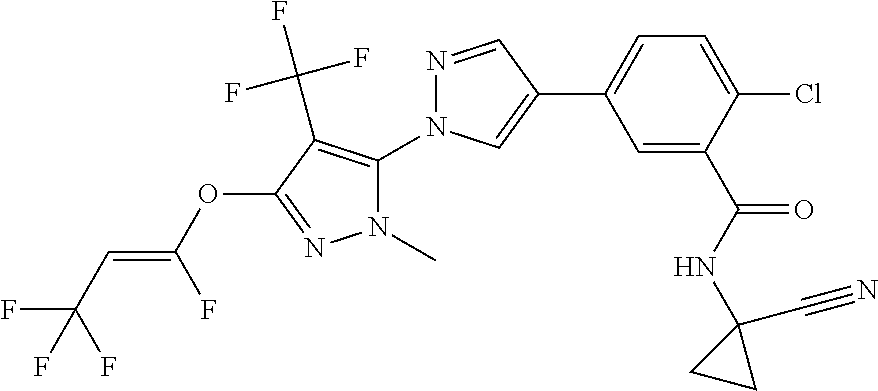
C1=C(C(NC2(C#N)CC2)=O)C(Cl)=CC=C1C1=CN(C2=C(C(F)(F)F)C(OC(=CC(F)(F)F)F)=NN2C)N=C1
